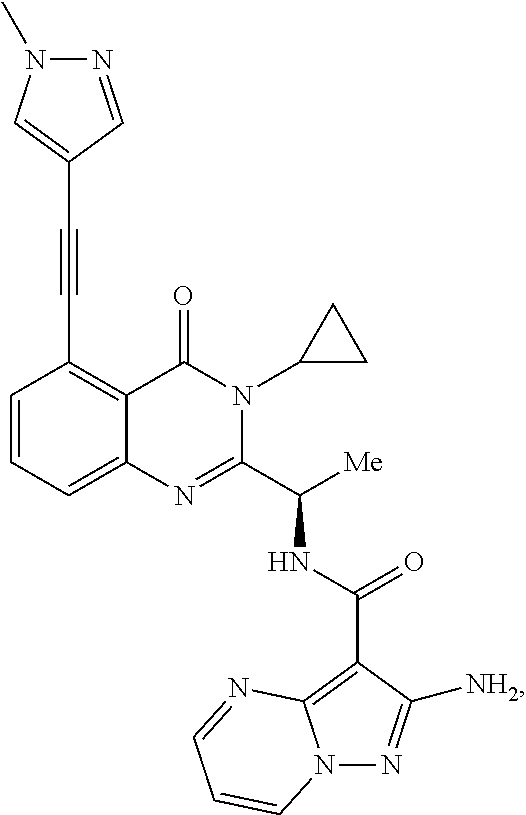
C(#CC1=C2C(=CC=C1)N=C(C([Me])NC(C1=C3N(N=C1[NH2])C=CC=N3)=O)N(C1CC1)C2=O)C1=CN(C)N=C1
